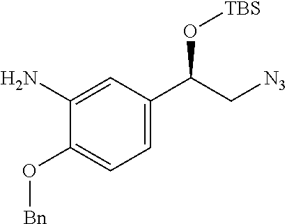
C1=C(N)C(O[Bn])=CC=C1C(C[N3])O[TBS]
